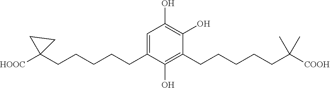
C1(O)=C(O)C(CCCCCC(C)(C)[COOH])=C(O)C(CCCCCC2([HOOC])CC2)=C1
